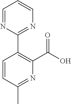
C1=CC(C)=NC(C(O)=O)=C1C1=NC=CC=N1
